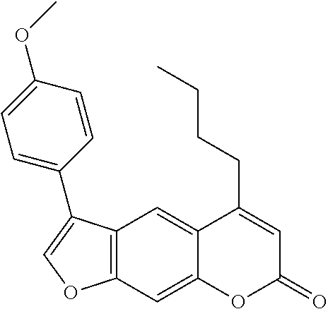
C1=C(OC)C=CC(C2=COC3=C2C=C2C(=C3)OC(=O)C=C2CCCC)=C1
